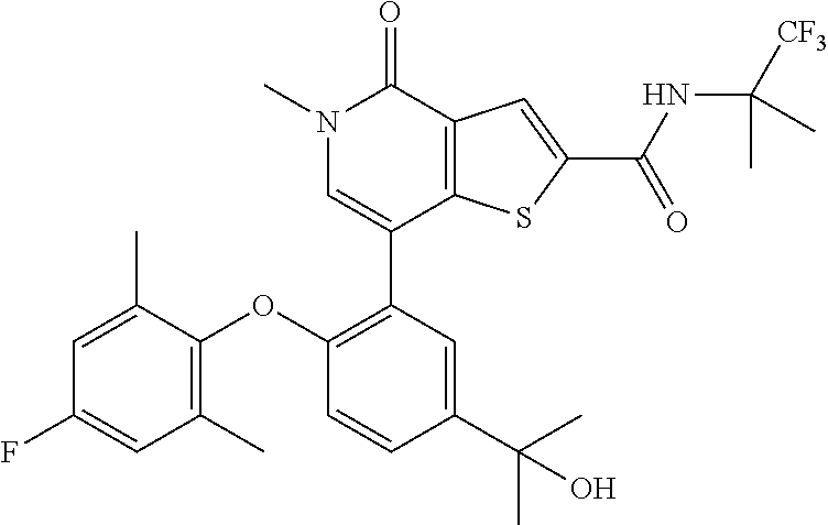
C1(C2=C(OC3=C(C)C=C(F)C=C3C)C=CC(C(C)(C)O)=C2)=CN(C)C(=O)C2=C1SC(C(NC([CF3])(C)C)=O)=C2
